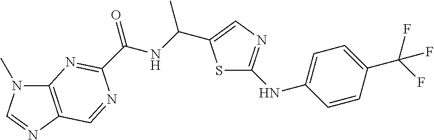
C12=C(N=CN1C)C=NC(C(NC(C)C1=CN=C(NC3=CC=C(C(F)(F)F)C=C3)S1)=O)=N2
